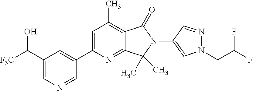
C1(C([F3C])O)=CN=CC(C2=CC(C)=C3C(=N2)C(C)(C)N(C2=CN(CC(F)F)N=C2)C3=O)=C1
